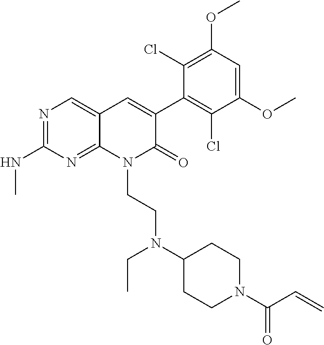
C1(NC)=NC=C2C(=N1)N(CCN(C1CCN(C(C=C)=O)CC1)CC)C(=O)C(C1=C(Cl)C(OC)=CC(OC)=C1Cl)=C2
